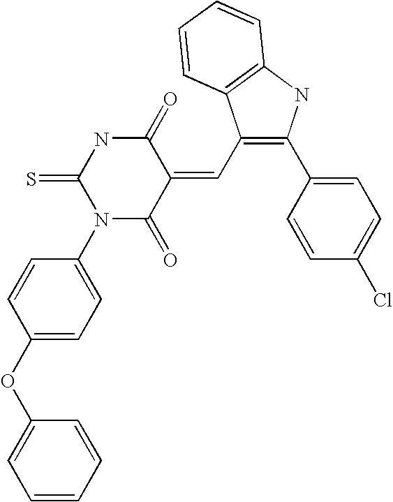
O=C1C(=CC2=C(C3=CC=C(Cl)C=C3)NC3=C2C=CC=C3)C(=O)N(C2=CC=C(OC3=CC=CC=C3)C=C2)C(=S)N1
